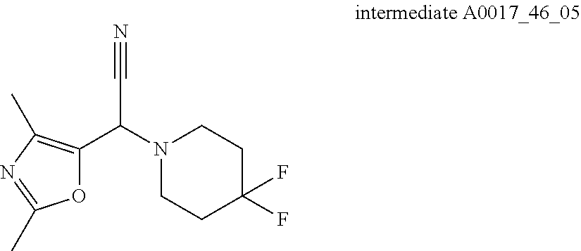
O1C(C(N2CCC(F)(F)CC2)C#N)=C(C)N=C1C
